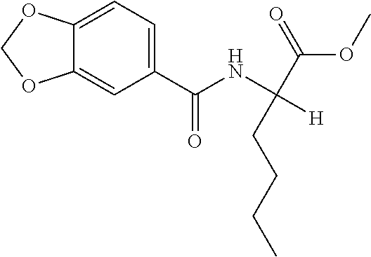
C1(C(NC(C(OC)=O)([H])CCCC)=O)=CC=C2C(=C1)OCO2
